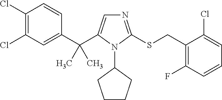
C1(C(C2=CN=C(SCC3=C(F)C=CC=C3Cl)N2C2CCCC2)(C)C)=CC(Cl)=C(Cl)C=C1
